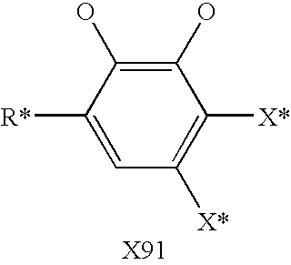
C1([X*])=C([X*])C(O)=C(O)C([R*])=C1
